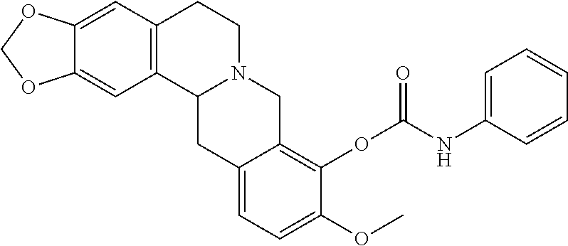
C12=C(C=C3C(=C1)OCO3)CCN1C2CC2=CC=C(OC)C(OC(=O)NC3=CC=CC=C3)=C2C1
